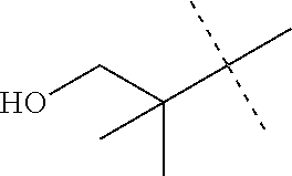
C(O)C(C)(C(C)(C)C)C
